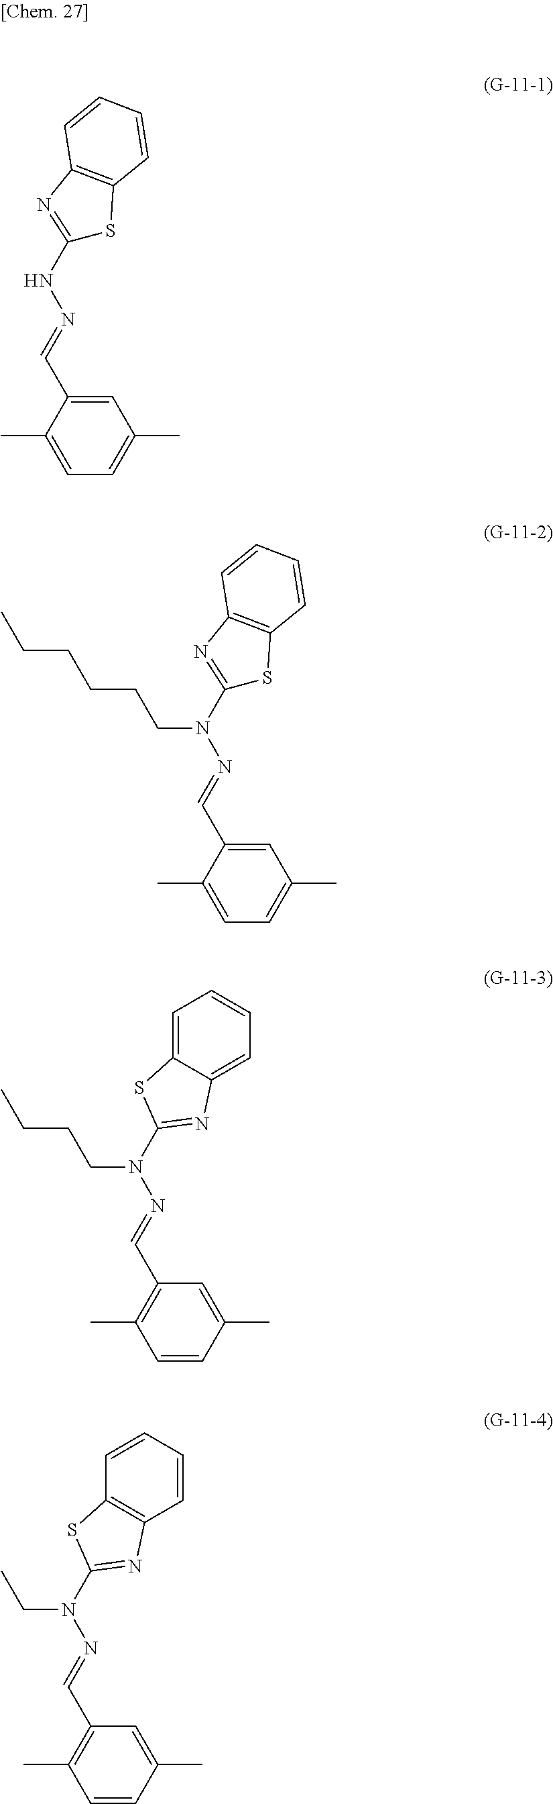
C1=C(C=NNC2=NC3=C(S2)C=CC=C3)C(C)=CC=C1C.C1=C(C=NN(C2=NC3=C(S2)C=CC=C3)CCCCCC)C(C)=CC=C1C.C1=C(C)C=CC(C)=C1C=NN(CCCC)C1=NC2=CC=CC=C2S1.C1=C(C)C=CC(C)=C1C=NN(CC)C1=NC2=C(C=CC=C2)S1
